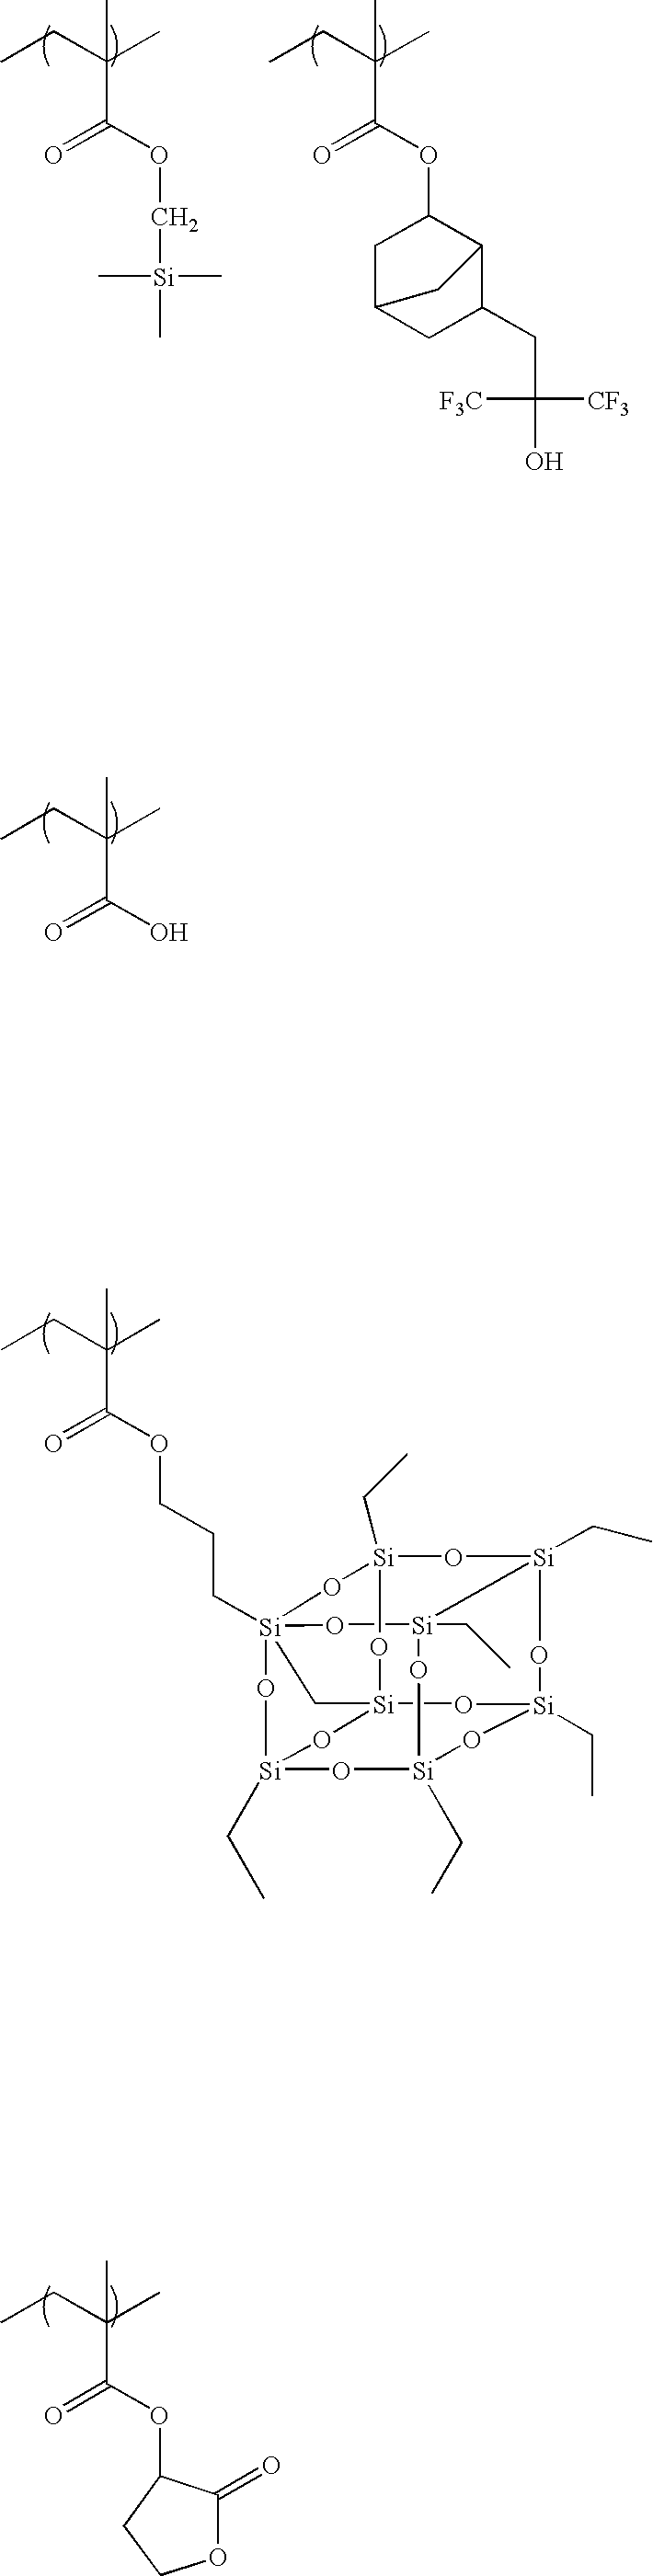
CCC(C)(C(OC[Si](C)(C)C)=O)C.CCC(C)(C(OC1CC2CC(CC([F3C])([CF3])O)C1C2)=O)C.CCC(C)(C(O)=O)C.CCC(C)(C(OCCC[Si]123O[Si]4(CC)O[Si]5(CC)O[Si]6(CC)O[Si](O4)(O[Si](CC)(O[Si](CC)([Si](CC)(O5)O1)O6)O2)C3)=O)C.CCC(C)(C(OC1C(=O)OCC1)=O)C
